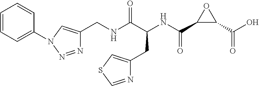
C(NC(C(NC(C1C(C(O)=O)O1)=O)CC1=CSC=N1)=O)C1=CN(C2=CC=CC=C2)N=N1
